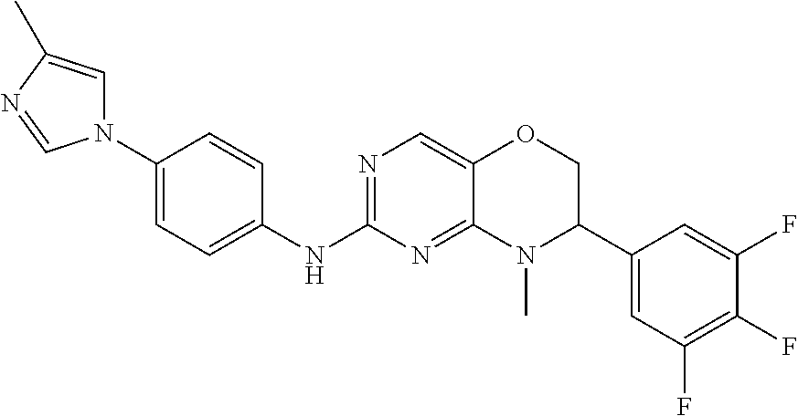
N1(C2=CC=C(NC3=NC=C4C(=N3)N(C)C(C3=CC(F)=C(F)C(F)=C3)CO4)C=C2)C=C(C)N=C1
